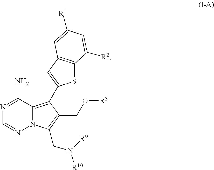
N1=C(N)C2=C(C3=CC4=C(S3)C([R2])=CC([R1])=C4)C(CO[R3])=C(CN([R9])[R10])N2N=C1
